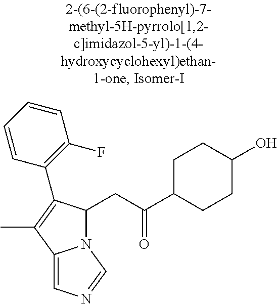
N12C(CC(C3CCC(O)CC3)=O)C(C3=C(F)C=CC=C3)=C(C)C1=CN=C2
